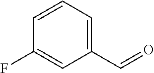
C1=C(C=O)C=C(F)C=C1
